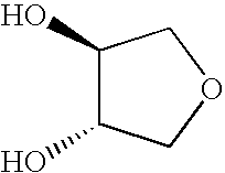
OC1C(O)COC1
